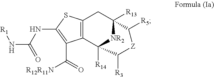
C12=C(C3([R14])[NR2]C([R13])(C1)C([R5])[Z]C3[R3])C(C(=O)[R12R11N])=C(NC(N[R1])=O)S2
